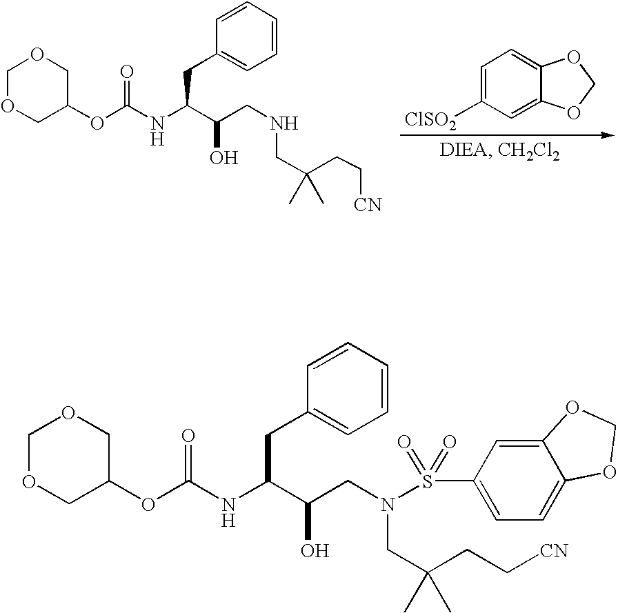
C1OCC(OC(NC(C(CNCC(CC[CN])(C)C)O)CC2=CC=CC=C2)=O)CO1.C1=C([ClSO2])C=C2C(=C1)OCO2.C1OCC(OC(NC(C(CN(CC(CC[CN])(C)C)S(C2=CC=C3C(=C2)OCO3)(=O)=O)O)CC2=CC=CC=C2)=O)CO1
